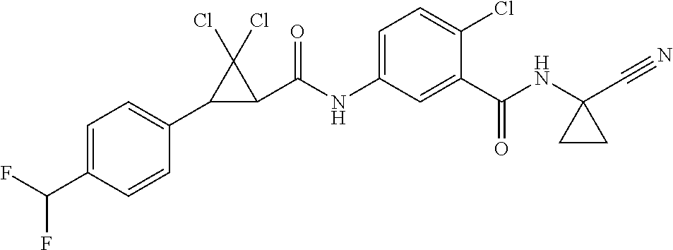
C1(C2C(C(NC3=CC=C(Cl)C(C(NC4(C#N)CC4)=O)=C3)=O)C2(Cl)Cl)=CC=C(C(F)F)C=C1
